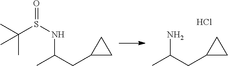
N(S(=O)C(C)(C)C)C(C)CC1CC1.NC(C)CC1CC1.Cl
